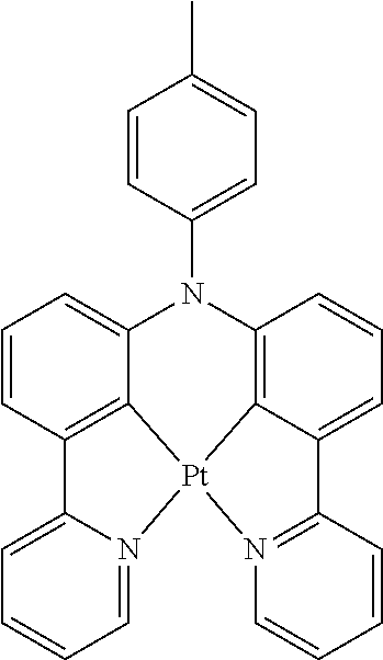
N1(C2=CC=C(C)C=C2)C2=C3C(=CC=C2)C2=N([Pt]34C3=C(C=CC=C13)C1=CC=CC=N14)C=CC=C2
